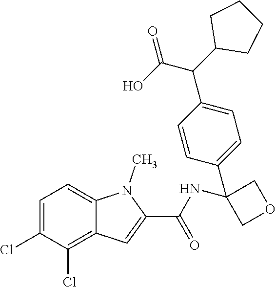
C1=C(Cl)C(Cl)=C2C(=C1)N(C)C(C(=O)NC1(C3=CC=C(C(C4CCCC4)C(O)=O)C=C3)COC1)=C2
